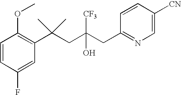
C1(F)=CC(C(CC(CC2=NC=C([CN])C=C2)([CF3])O)(C)C)=C(OC)C=C1
